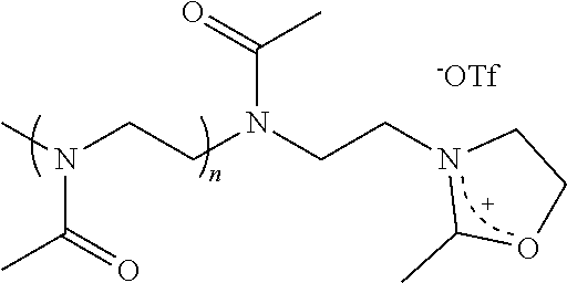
N(CCN(CCN1C(C)OCC1)C(=O)C)(C)C(=O)C.[-OTf]
